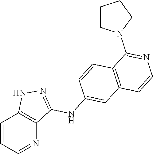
C1=CC=NC2=C1NN=C2NC1=CC2=C(C=C1)C(N1CCCC1)=NC=C2
